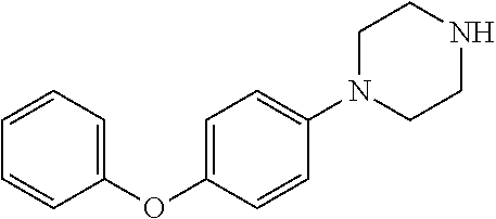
C1(OC2=CC=C(N3CCNCC3)C=C2)=CC=CC=C1
